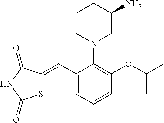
S1C(=CC2=CC=CC(OC(C)C)=C2N2CC(N)CCC2)C(=O)NC1=O
